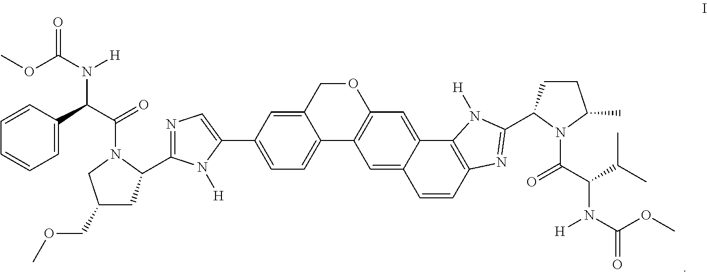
COC(N([H])C(C(=O)N1CC(COC)CC1C1=NC=C(C2=CC=C3C(=C2)COC2=C3C=C3C(=C2)C2=C(C=C3)N=C(C3N(C(=O)C(N([H])C(=O)OC)C(C)C)C(C)CC3)N2[H])N1[H])C1=CC=CC=C1)=O
